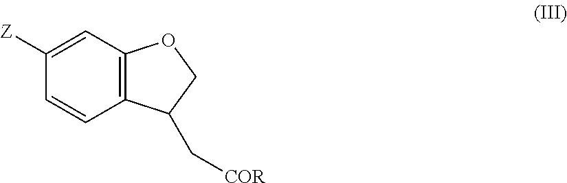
C1=CC2=C(C=C1[Z])OCC2C[COR]
